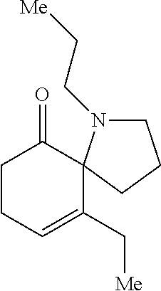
C1CC=C(C[Me])C2(C1=O)N(CC[Me])CCC2
